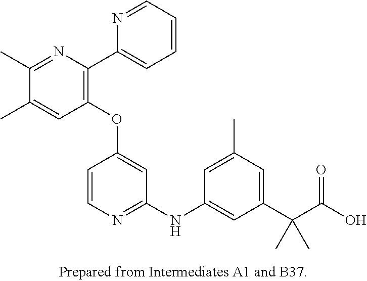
C1(OC2=CC(NC3=CC(C(C(O)=O)(C)C)=CC(C)=C3)=NC=C2)=C(C2=CC=CC=N2)N=C(C)C(C)=C1
